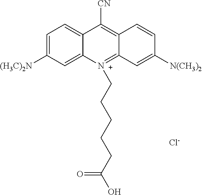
C12=CC([(H3C)2N])=CC=C1C([CN])=C1C(=[N+]2CCCCCC(O)=O)C=C([N(CH3)2])C=C1.[Cl-]
